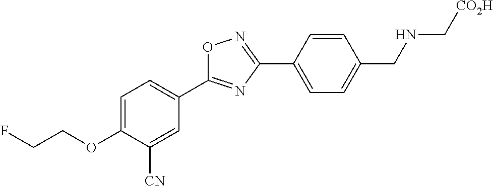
C1=C(OCCF)C([CN])=CC(C2=NC(C3=CC=C(CNC[CO2H])C=C3)=NO2)=C1
